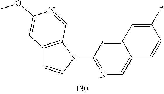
C12=C(N(C3=NC=C4C(=C3)C=C(F)C=C4)C=C1)C=NC(OC)=C2
